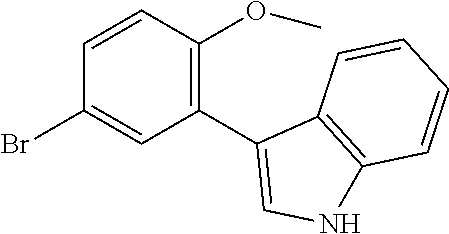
C1=CC(OC)=C(C2=CNC3=C2C=CC=C3)C=C1Br
